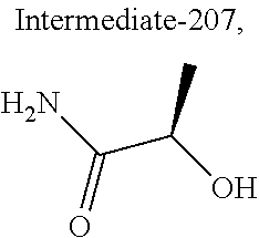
C(C(N)=O)(O)C
